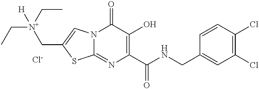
C12=NC(C(NCC3=CC(Cl)=C(Cl)C=C3)=O)=C(O)C(=O)N1C=C(C[N+](CC)(CC)[H])S2.[Cl-]
